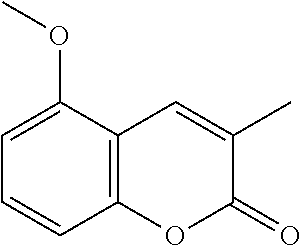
C12=C(C(OC)=CC=C1)C=C(C)C(=O)O2
